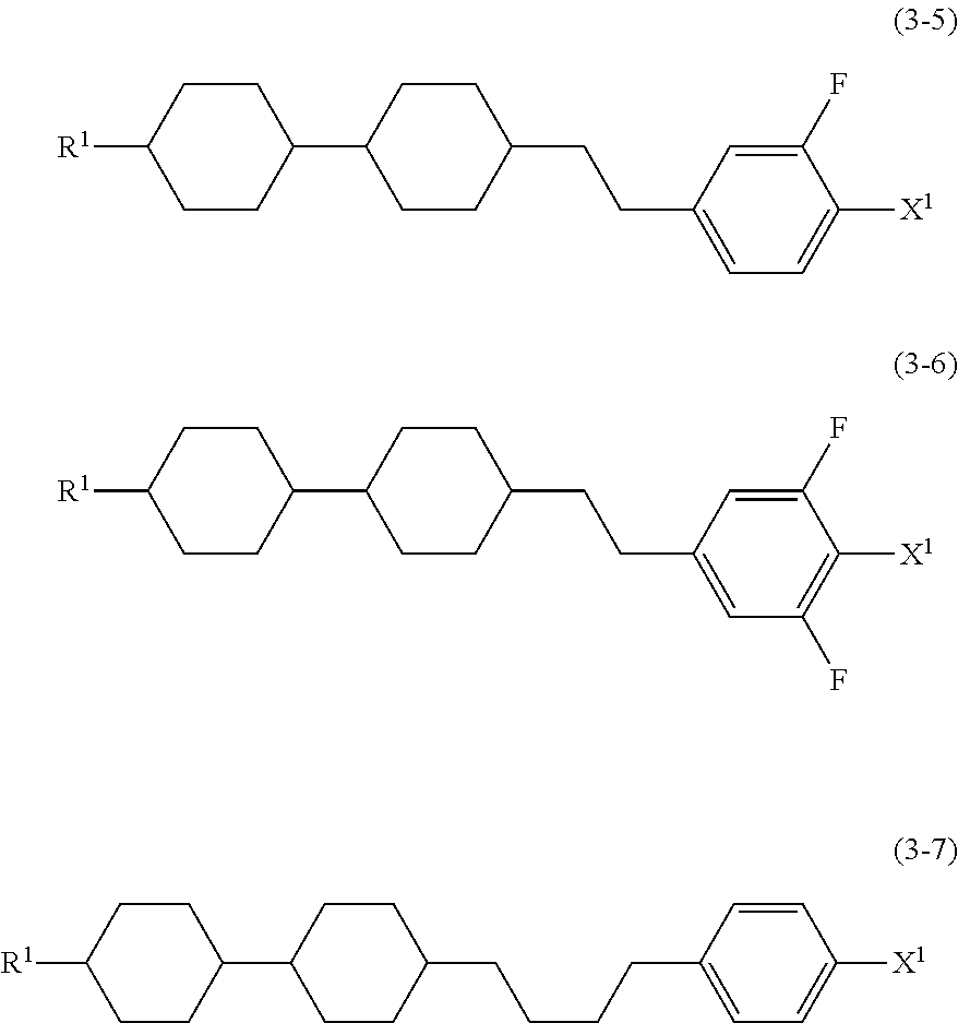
C1CC([R1])CCC1C1CCC(CCC2=CC=C([X1])C(F)=C2)CC1.C1CC([R1])CCC1C1CCC(CCC2=CC(F)=C([X1])C(F)=C2)CC1.C1CC([R1])CCC1C1CCC(CCCCC2=CC=C([X1])C=C2)CC1
